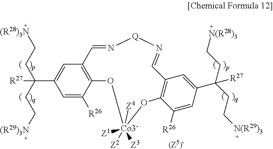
C12=C(C([R26])=CC(C(CC[(R29)3N])(CC[(R28)3N])[R27])=C1)O[Co3-]([Z3])([Z1])([Z2])([Z4])OC1=C(C=C(C(CC[N(R29)3])(CC[N(R28)3])[R27])C=C1[R26])C=N[Q]N=C2
